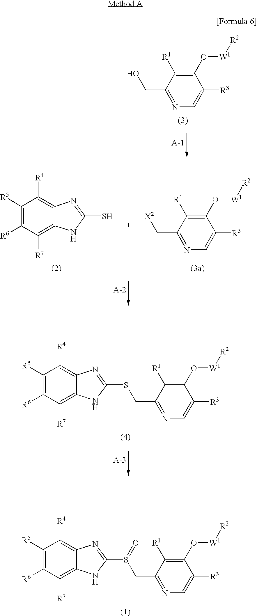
C1(O[W1][R2])=C([R1])C(CO)=NC=C1[R3].C1(O[W1][R2])=C([R1])C(C[X2])=NC=C1[R3].C1([R5])=C([R6])C([R7])=C2C(=C1[R4])N=C(S)N2.C1([R5])=C([R6])C([R7])=C2C(=C1[R4])N=C(SCC1=NC=C([R3])C(O[W1][R2])=C1[R1])N2.C1([R5])=C([R6])C([R7])=C2C(=C1[R4])N=C(S(CC1=NC=C([R3])C(O[W1][R2])=C1[R1])=O)N2
